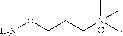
NOCCC[N+](C)(C)C
